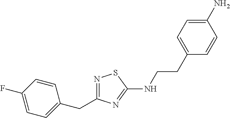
N1=C(CC2=CC=C(F)C=C2)N=C(NCCC2=CC=C(N)C=C2)S1
